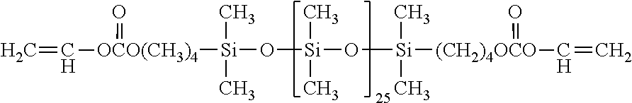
[OCO(CH3)4]([Si](O[Si](O[Si]([(CH2)4OCO](C=C)=O)(C)C)(C)C)(C)C)(=O)C=C
